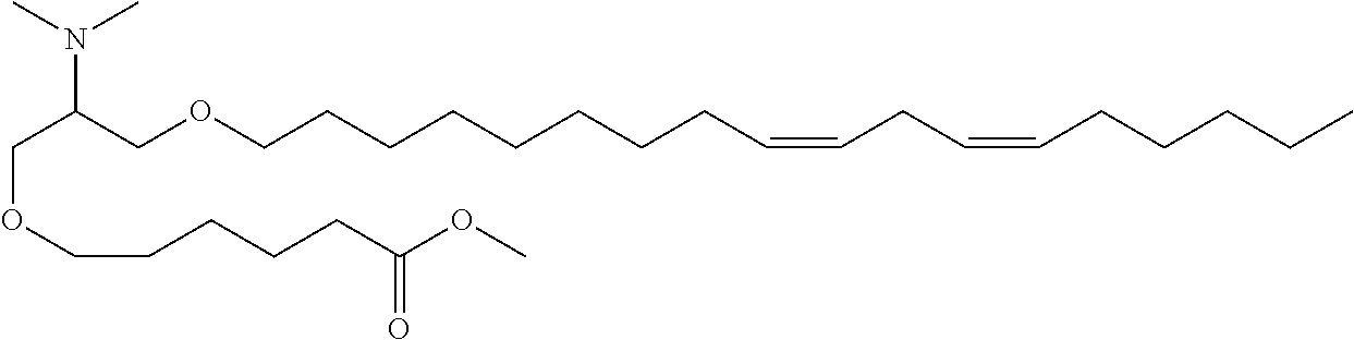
C(OCCCCCC(OC)=O)C(COCCCCCCCCC=CCC=CCCCCC)N(C)C
